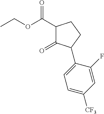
C1(C(OCC)=O)C(=O)C(C2=CC=C([CF3])C=C2F)CC1
